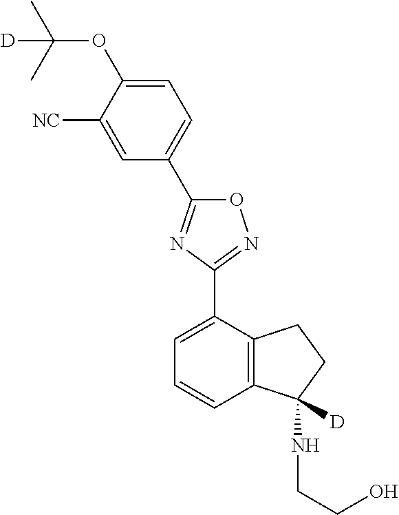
C1([NC])=CC(C2=NC(C3=CC=CC4=C3CCC4(NCCO)[D])=NO2)=CC=C1OC(C)(C)[D]
